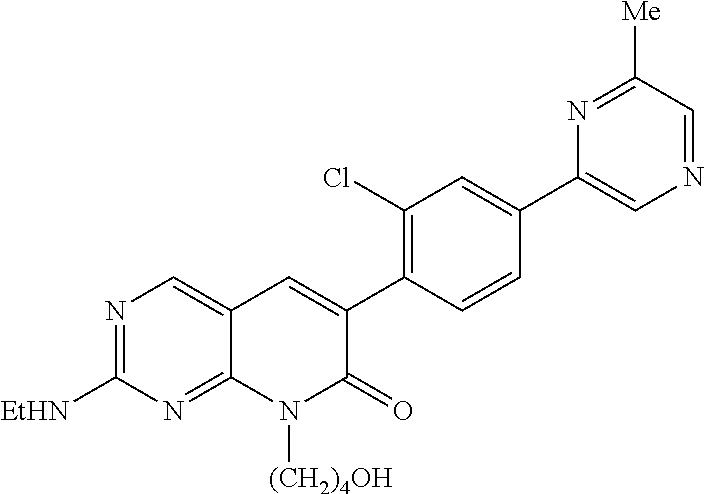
N1=C([EtHN])N=C2C(=C1)C=C(C1=C(Cl)C=C(C3=CN=CC([Me])=N3)C=C1)C(=O)N2[(CH2)4OH]
